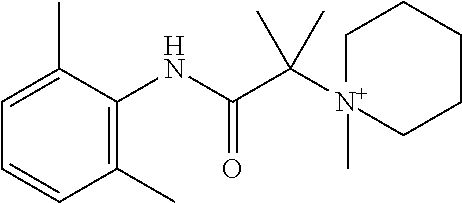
C1(C)=C(NC(C([N+]2(C)CCCCC2)(C)C)=O)C(C)=CC=C1
